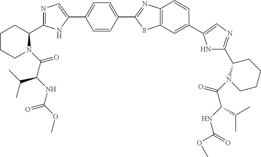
C(=O)(C(NC(OC)=O)C(C)C)N1C(C2=NC=C(C3=CC=C(C4=NC5=C(S4)C=C(C4=CN=C(C6N(C(C(NC(=O)OC)C(C)C)=O)CCCC6)N4)C=C5)C=C3)N2)CCCC1
